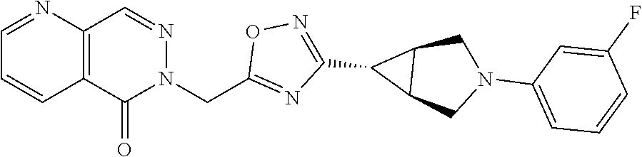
C12=C(C(=O)N(CC3=NC(C4C5C4CN(C4=CC=CC(F)=C4)C5)=NO3)N=C1)C=CC=N2
